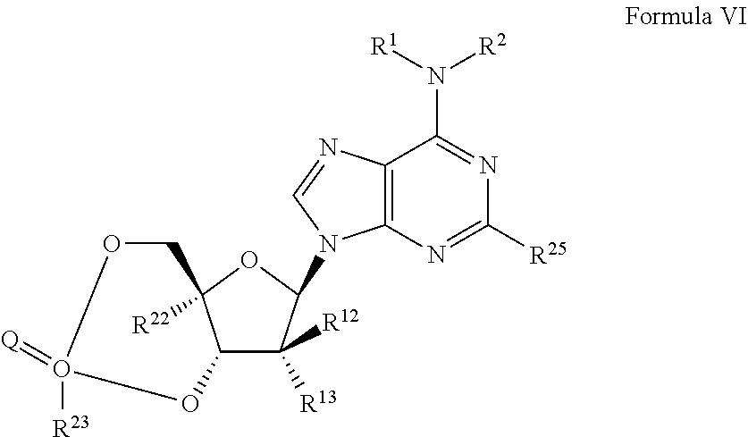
C12C([R12])([R13])C(N3C4=C(C(N([R1])[R2])=NC([R25])=N4)N=C3)OC1([R22])COO([R23])(=[Q])CO2
